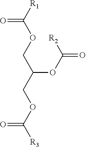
C(OC([R2])=O)(COC([R1])=O)COC([R3])=O
